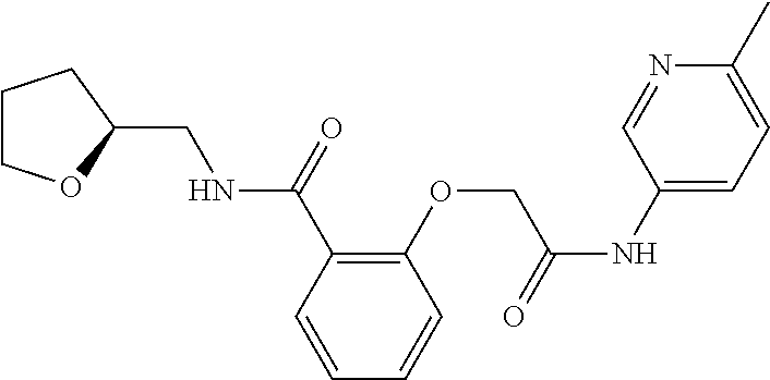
C1(C(NCC2OCCC2)=O)=C(OCC(NC2=CC=C(C)N=C2)=O)C=CC=C1
